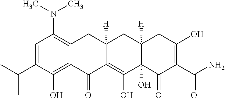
C1=C(C(C)C)C(O)=C2C(=C1N(C)C)CC1([H])C(=C(O)C3(O)C([H])(C1)CC(O)=C(C(=O)N)C3=O)C2=O
